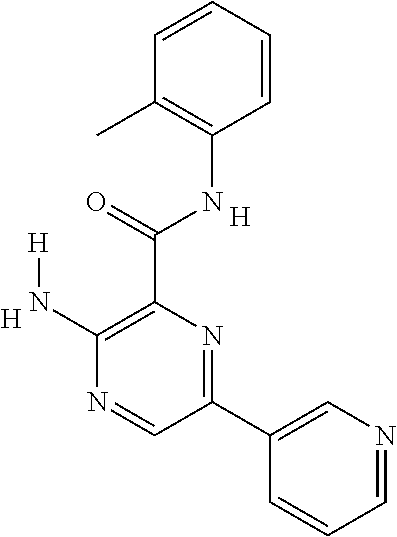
C1(N[H])=C(C(NC2=C(C)C=CC=C2)=O)N=C(C2=CN=CC=C2)C=N1.[H].[H]
